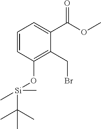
C1=CC(O[Si](C(C)(C)C)(C)C)=C(CBr)C(C(OC)=O)=C1
